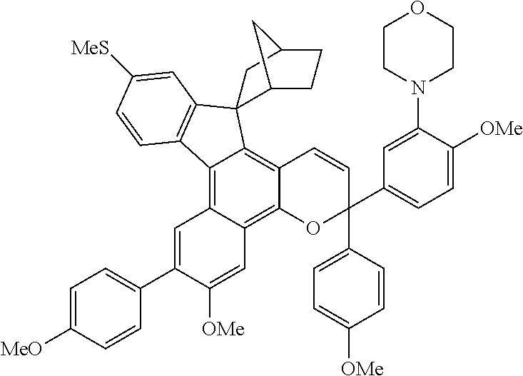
C12=C3C(=C4C(=C1C1(C5=C2C=CC([MeS])=C5)C2CCC(C1)C2)C=CC(C1=CC=C([OMe])C=C1)(C1=CC=C([OMe])C(N2CCOCC2)=C1)O4)C=C([OMe])C(C1=CC=C([MeO])C=C1)=C3
